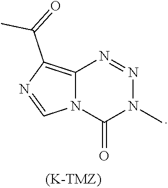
C12=C(C(=O)C)N=CN1C(=O)N(C)N=N2
